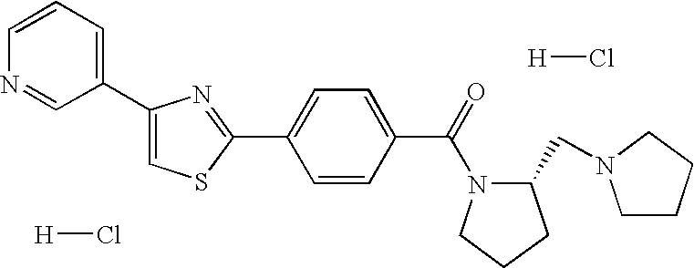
C1(C2=CSC(C3=CC=C(C(=O)N4C(CN5CCCC5)CCC4)C=C3)=N2)=CC=CN=C1.[H]Cl.[H]Cl
